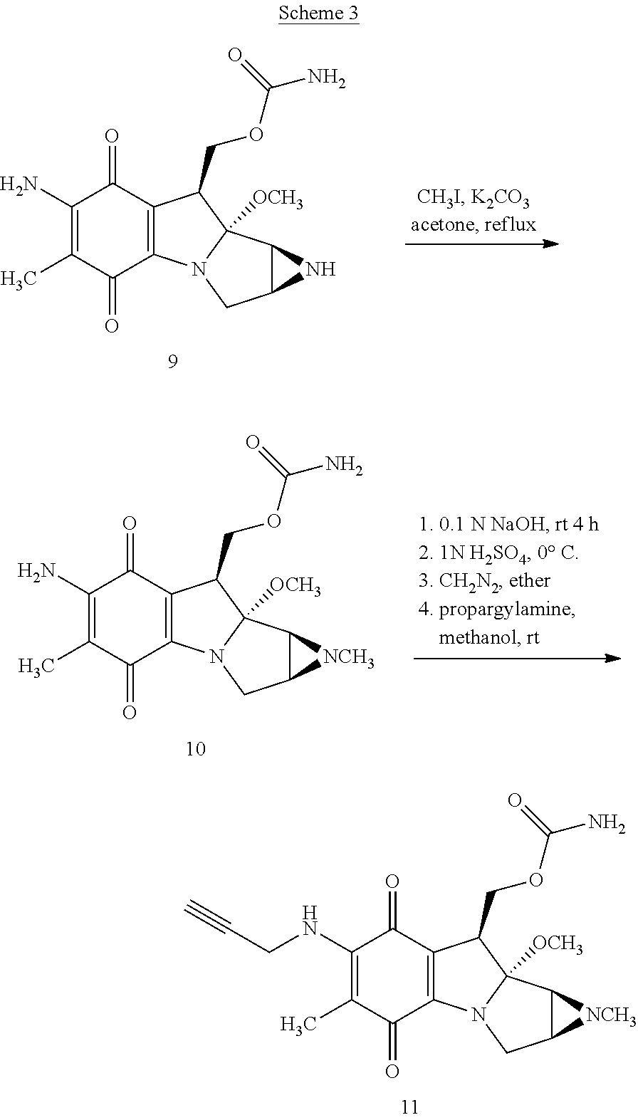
C1(NCC#C)=C(C)C(=O)C2=C(C1=O)C(COC(N)=O)C1([OCH3])N2CC2C1[NCH3]2.C1(N)=C(C)C(=O)C2=C(C1=O)C(COC(N)=O)C1([OCH3])N2CC2C1N2.C1(N)=C(C)C(=O)C2=C(C1=O)C(COC(N)=O)C1([OCH3])N2CC2C1[NCH3]2
